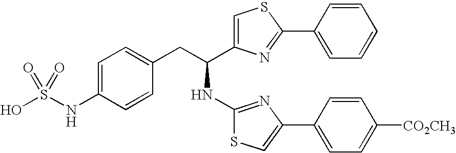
OS(NC1=CC=C(CC(NC2=NC(C3=CC=C([CO2CH3])C=C3)=CS2)C2=CSC(C3=CC=CC=C3)=N2)C=C1)(=O)=O
